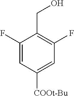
C1(F)=CC([COOt-Bu])=CC(F)=C1CO
